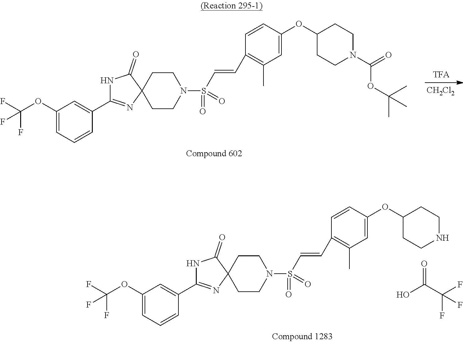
C1(OC(F)(F)F)=CC=CC(C2=NC3(C(=O)N2)CCN(S(C=CC2=C(C)C=C(OC4CCN(C(=O)OC(C)(C)C)CC4)C=C2)(=O)=O)CC3)=C1.[CH2Cl2].C1(OC(F)(F)F)=CC=CC(C2=NC3(C(=O)N2)CCN(S(C=CC2=C(C)C=C(OC4CCNCC4)C=C2)(=O)=O)CC3)=C1.OC(C(F)(F)F)=O
